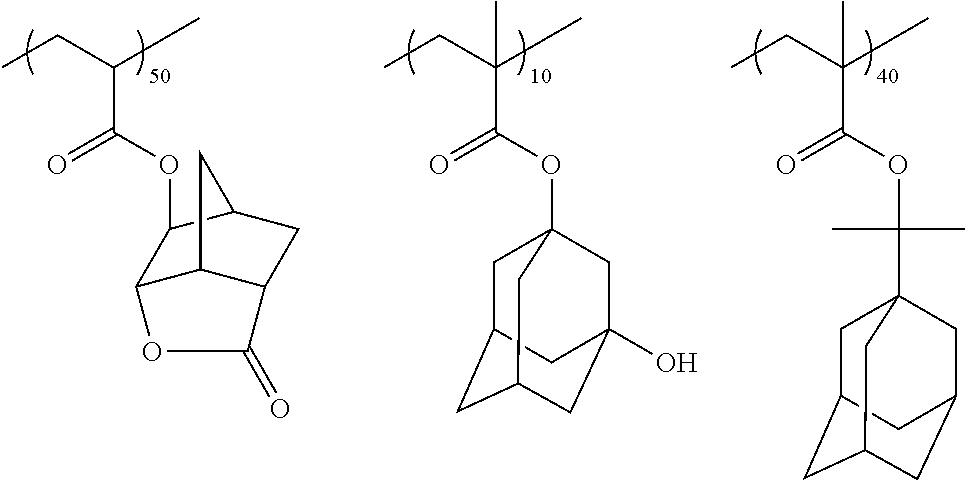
C(OC1C2C3C(CC1C3)C(=O)O2)(=O)C(CC)C.C(OC12CC3CC(CC(O)(C1)C3)C2)(=O)C(CC)(C)C.C(OC(C)(C)C12CC3CC(CC(C1)C3)C2)(=O)C(CC)(C)C
